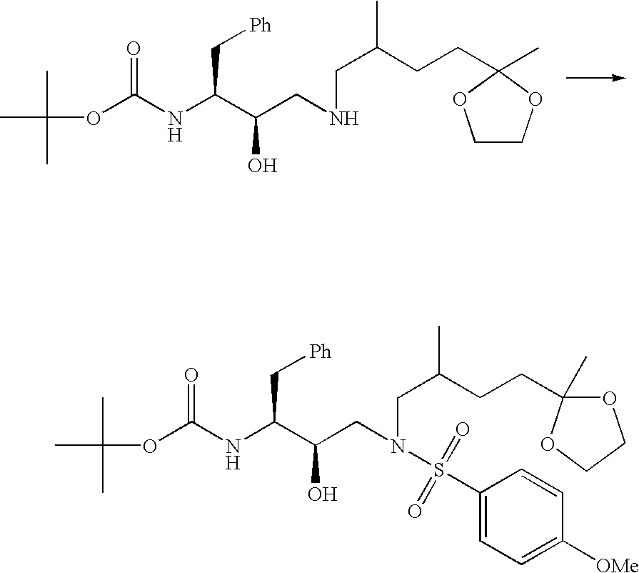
CC(C)(C)OC(NC(C(CNCC(CCC1(C)OCCO1)C)O)C[Ph])=O.CC(C)(C)OC(NC(C(CN(CC(CCC1(C)OCCO1)C)S(=O)(=O)C1=CC=C([OMe])C=C1)O)C[Ph])=O
